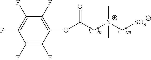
C1(F)=C(F)C(F)=C(F)C(OC(C[N+](C[SO3])(C)C)=O)=C1F
